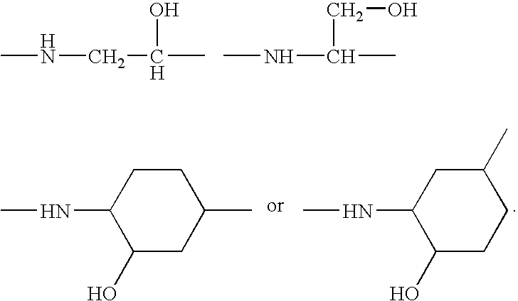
C1(NC)C(O)CC(C)CC1.C1(NC)C(O)CCC(C)C1.CNC(CO)C.CNCC(C)O
